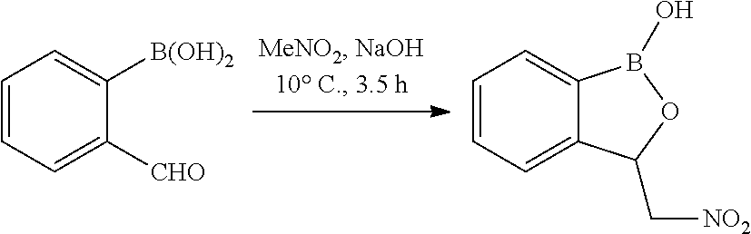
C1=CC=C([CHO])C([B(OH)2])=C1.C1=CC=C2C(=C1)B(O)OC2C[NO2]
